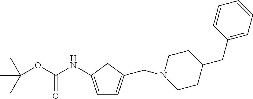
C1=C(NC(OC(C)(C)C)=O)CC(CN2CCC(CC3=CC=CC=C3)CC2)=C1
